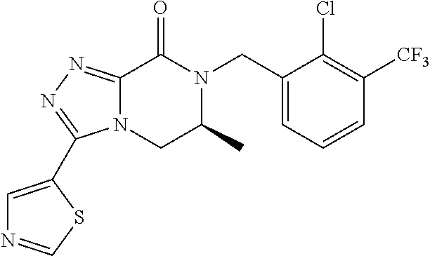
C12=NN=C(C3=CN=CS3)N1CC(C)N(CC1=CC=CC([CF3])=C1Cl)C2=O
